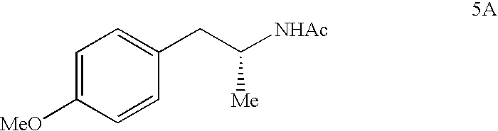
C1=C([MeO])C=CC(CC([NHAc])[Me])=C1
